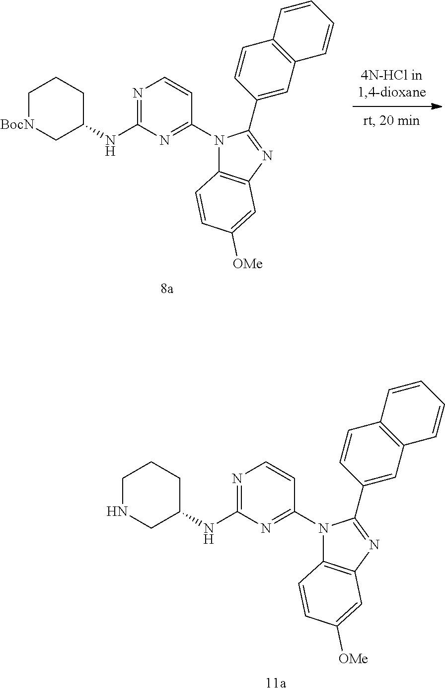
N1(C2=NC(NC3CCCNC3)=NC=C2)C2=C(N=C1C1=CC3=C(C=C1)C=CC=C3)C=C([OMe])C=C2.N1(C2=NC(NC3CCC[BocN]C3)=NC=C2)C2=C(N=C1C1=CC3=C(C=C1)C=CC=C3)C=C([OMe])C=C2
